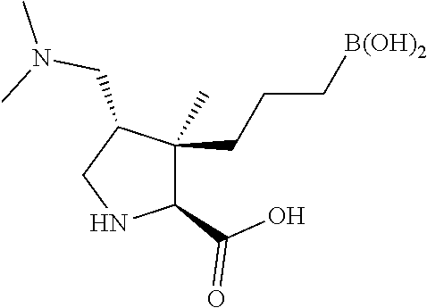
C(C[B(OH)2])CC1(C)C(C(O)=O)NCC1CN(C)C
